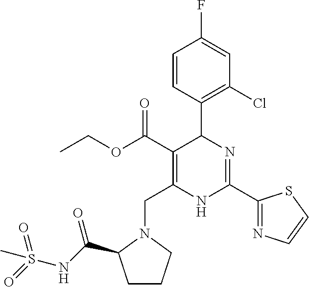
C1=CC(C2C(C(OCC)=O)=C(CN3C(C(NS(=O)(C)=O)=O)CCC3)NC(C3=NC=CS3)=N2)=C(Cl)C=C1F
